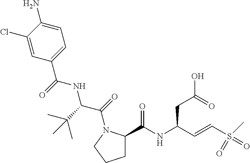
C1C(C(NC(C=CS(=O)(=O)C)CC(O)=O)=O)N(C(C(NC(C2=CC=C(N)C(Cl)=C2)=O)C(C)(C)C)=O)CC1
